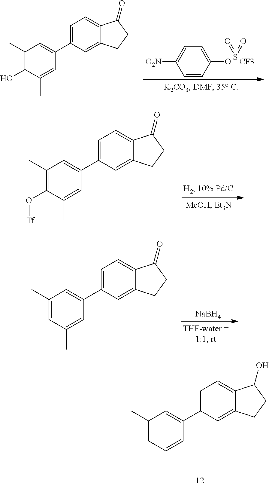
C1=CC(O)=CC=C1[O2N].S(=O)=O.[CF3].C1(C)=C(O)C(C)=CC(C2=CC=C3C(=C2)CCC3=O)=C1.C1(C)=C(O[Tf])C(C)=CC(C2=CC=C3C(=C2)CCC3=O)=C1.C1(C)=CC(C)=CC(C2=CC=C3C(=C2)CCC3=O)=C1.[NaBH4].C1(C)=CC(C)=CC(C2=CC=C3C(=C2)CCC3O)=C1
